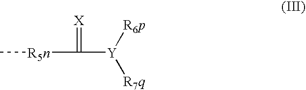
C[R5n]C(=[X])[Y]([R6p])[R7q]
